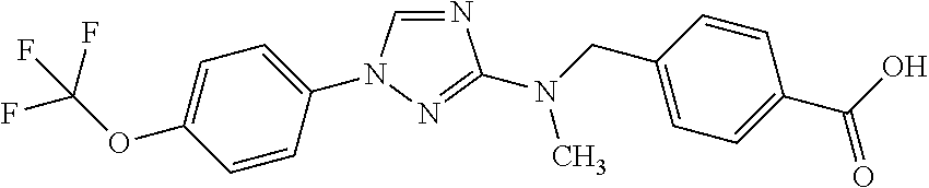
C1=CC(N2C=NC(N(CC3=CC=C(C(O)=O)C=C3)C)=N2)=CC=C1OC(F)(F)F
